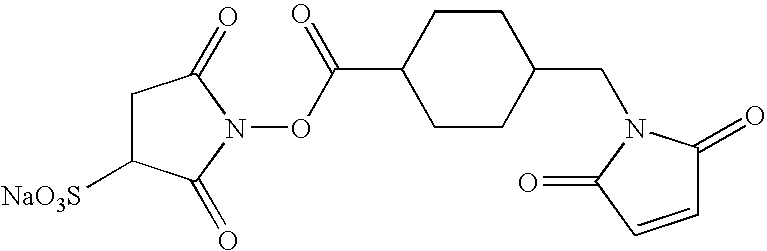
C1(C(ON2C(=O)C([NaO3S])CC2=O)=O)CCC(CN2C(=O)C=CC2=O)CC1
